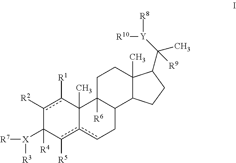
c1([R2])c([R1])C2(C)c(c([R5])C1([X]([R7])[R3])[R4])cCC1C2([R6])CCC2(C)C1CCC2C(C)([Y]([R10])[R8])[R9]
